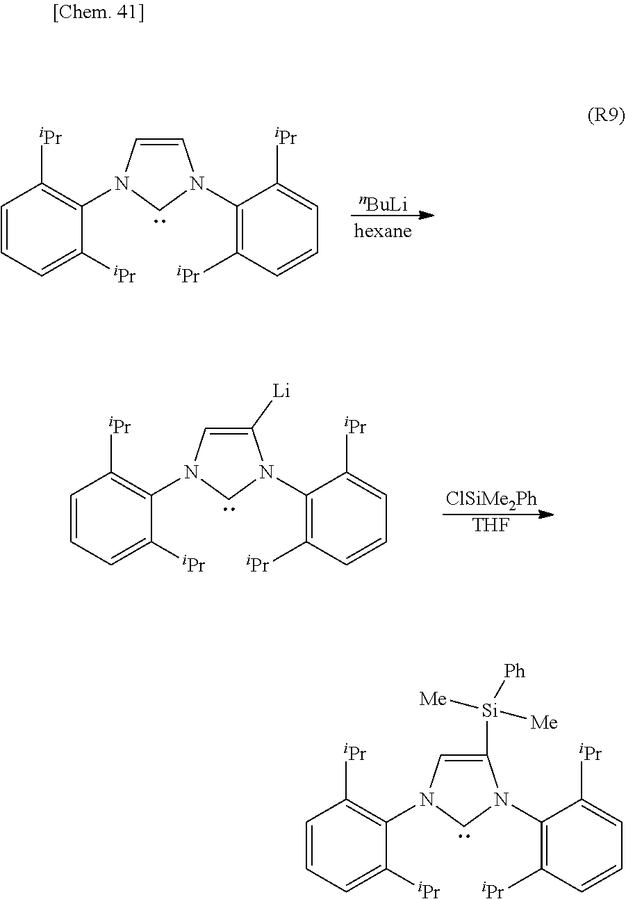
C1([Si]([Me])([Me])[Ph])=CN(C2=C([iPr])C=CC=C2[iPr])CN1C1=C([iPr])C=CC=C1[iPr].[nBuLi].C1=CN(C2=C([iPr])C=CC=C2[iPr])CN1C1=C([iPr])C=CC=C1[iPr].C1([Li])=CN(C2=C([iPr])C=CC=C2[iPr])CN1C1=C([iPr])C=CC=C1[iPr].[ClSiMe2Ph].[THF]
